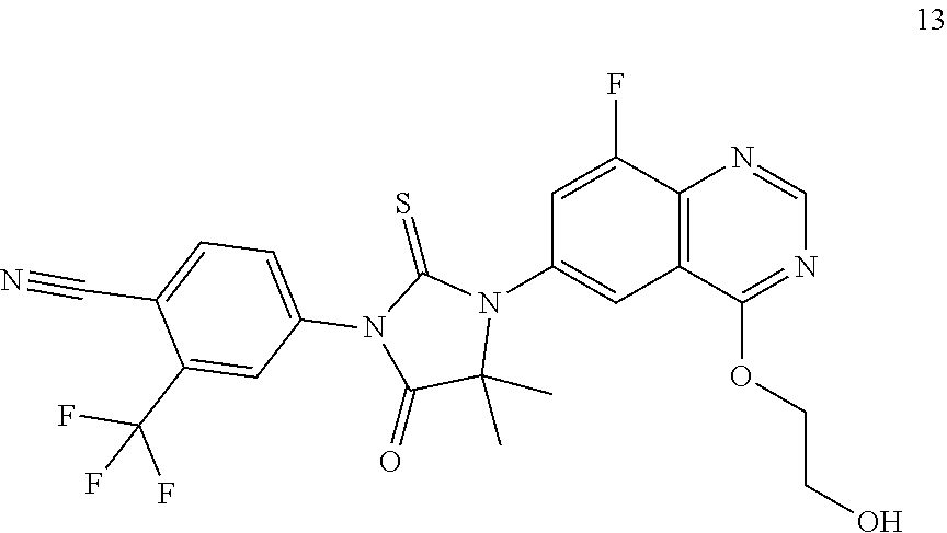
C12=C(C(OCCO)=NC=N1)C=C(N1C(=S)N(C3=CC=C(C#N)C(C(F)(F)F)=C3)C(=O)C1(C)C)C=C2F
